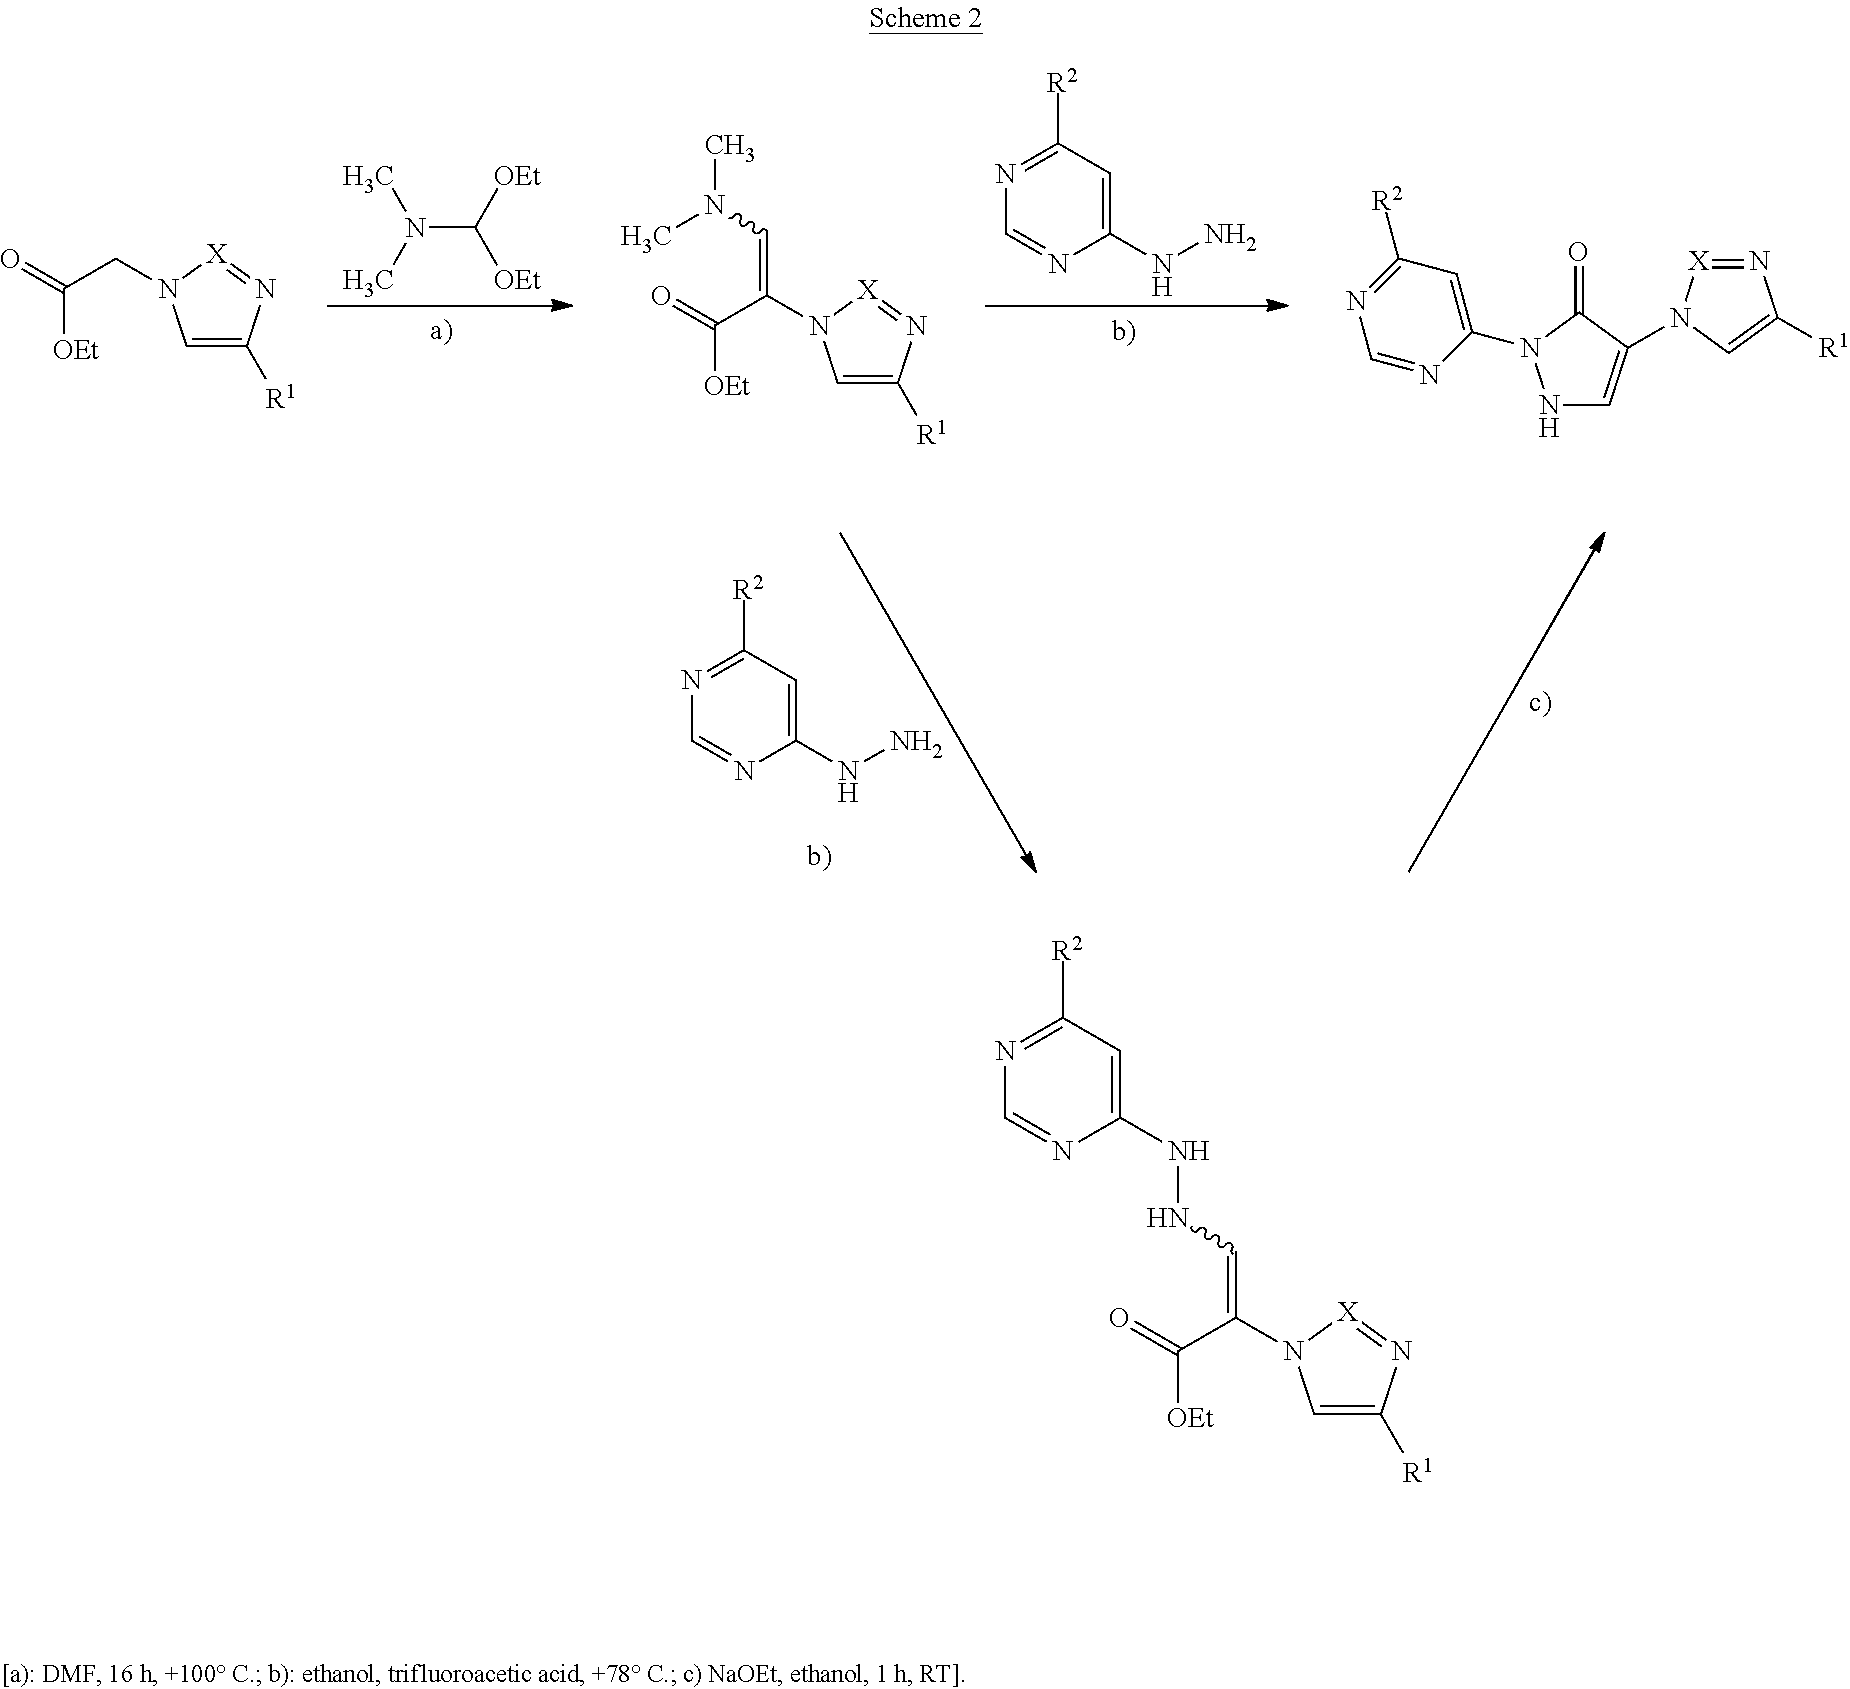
C1=C([R1])N=[X]N1CC(=O)[OEt].N(C([OEt])[OEt])(C)C.C1=C([R1])N=[X]N1C(C(=O)[OEt])=CN(C)C.C1([R2])=NC=NC(NN)=C1.N1=[X]N(C2=CNN(C3=CC([R2])=NC=N3)C2=O)C=C1[R1].C1([R2])=NC=NC(NN)=C1.C1([R2])=NC=NC(NNC=C(C([OEt])=O)N2C=C([R1])N=[X]2)=C1
